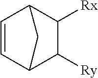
C1=CC2C([Ry])C([Rx])C1C2
